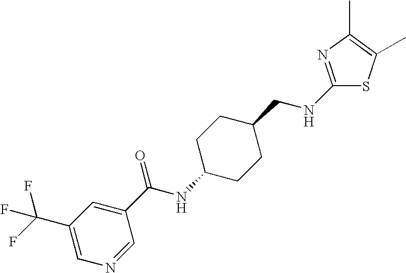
C1(C(F)(F)F)=CN=CC(C(NC2CCC(CNC3=NC(C)=C(C)S3)CC2)=O)=C1
